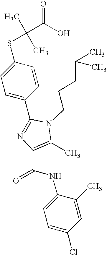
C1(C2=NC(C(NC3=CC=C(Cl)C=C3C)=O)=C(C)N2CCCC(C)C)=CC=C(SC(C)(C)C(O)=O)C=C1
